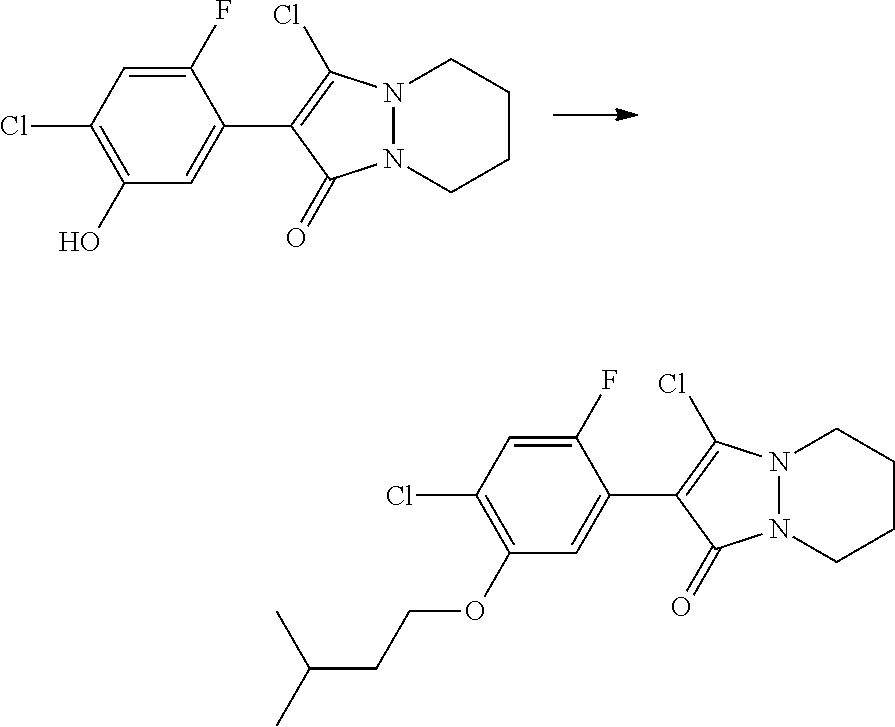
C1(O)=C(Cl)C=C(F)C(C2=C(Cl)N3N(C2=O)CCCC3)=C1.C1(OCCC(C)C)=C(Cl)C=C(F)C(C2=C(Cl)N3N(C2=O)CCCC3)=C1
